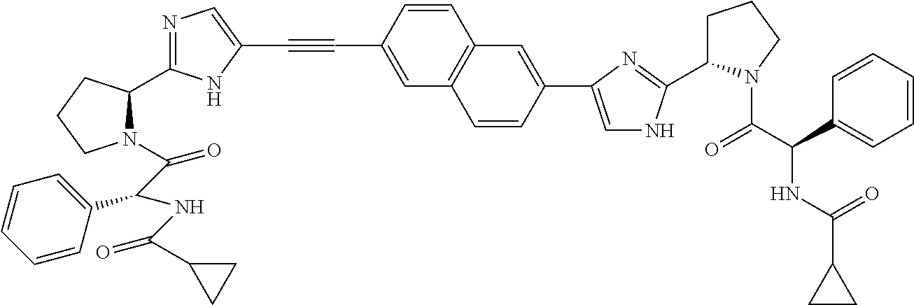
C1=CC(C#CC2=CN=C(C3N(C(C(NC(C4CC4)=O)C4=CC=CC=C4)=O)CCC3)N2)=CC2=C1C=C(C1=CNC(C3CCCN3C(C(NC(C3CC3)=O)C3=CC=CC=C3)=O)=N1)C=C2
